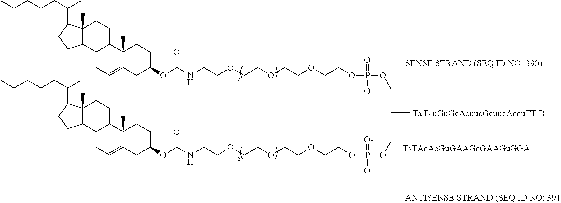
C12(C)C(CCC1C(CCCC(C)C)C)C1C(CC2)C2(C)C(=CC1)CC(OC(NCCOCCOCCOCCOP(OCCOP(OCCOCCOCCOCCNC(OC1CC3=CCC4C5C(C)(CCC4C3(C)CC1)C(C(CCCC(C)C)C)CC5)=O)(=[O-])O)(=[O-])O)=O)CC2
